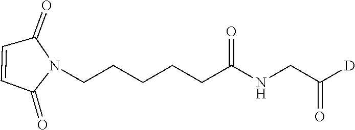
C1=CC(=O)N(CCCCCC(NCC([D])=O)=O)C1=O
